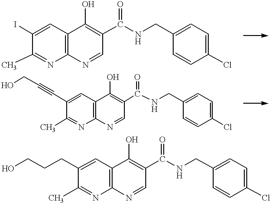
C1(C)=NC2=C(C=C1I)C(O)=C(C(NCC1=CC=C(Cl)C=C1)=O)C=N2.C1(C)=NC2=C(C=C1C#CCO)C(O)=C(C(NCC1=CC=C(Cl)C=C1)=O)C=N2.OCCCC1=CC2=C(N=C1C)N=CC(C(NCC1=CC=C(Cl)C=C1)=O)=C2O
